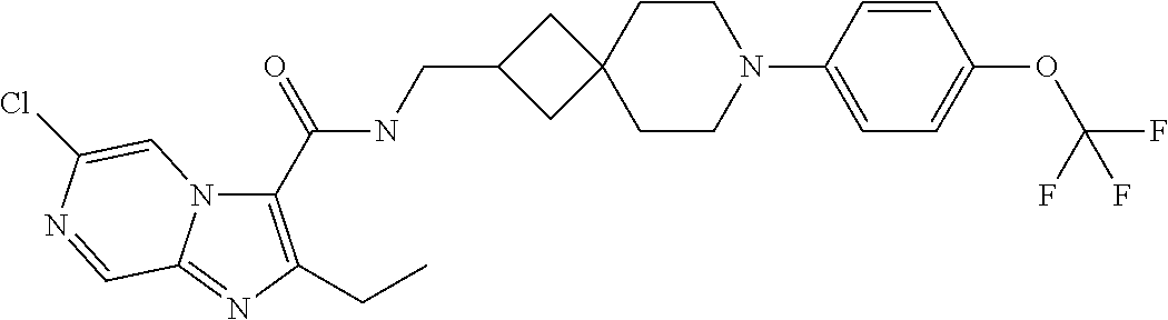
C1(C(NCC2CC3(C2)CCN(C2=CC=C(OC(F)(F)F)C=C2)CC3)=O)=C(CC)N=C2N1C=C(Cl)N=C2
